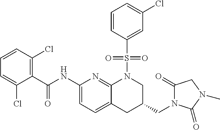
C1(C(NC2=CC=C3C(=N2)N(S(C2=CC(Cl)=CC=C2)(=O)=O)CC(CN2C(=O)CN(C)C2=O)C3)=O)=C(Cl)C=CC=C1Cl
